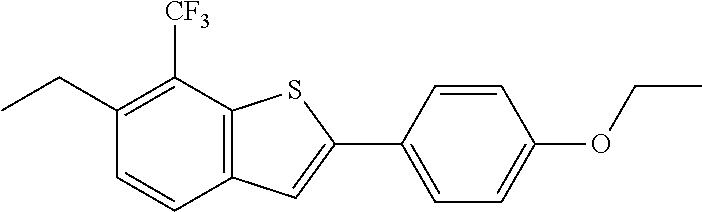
C1(CC)=C([CF3])C2=C(C=C1)C=C(C1=CC=C(OCC)C=C1)S2
